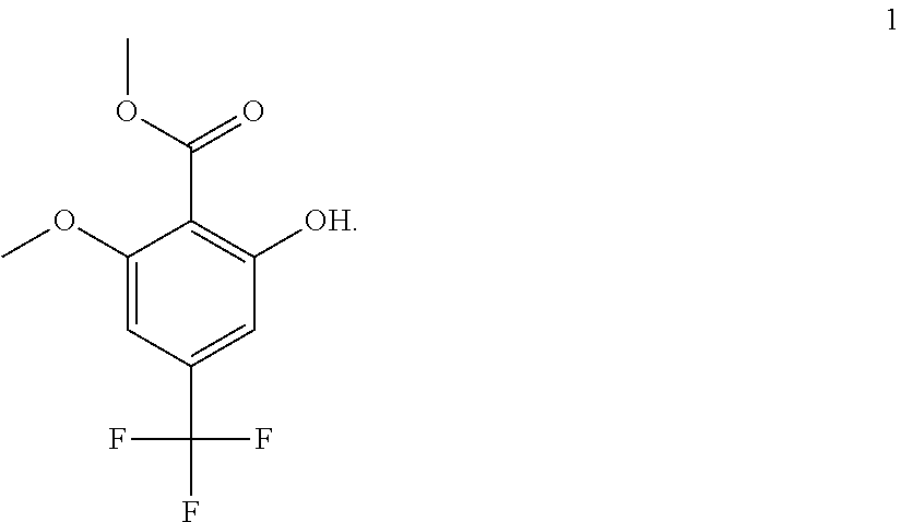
[OH]C1=C(C(OC)=O)C(OC)=CC(C(F)(F)F)=C1
